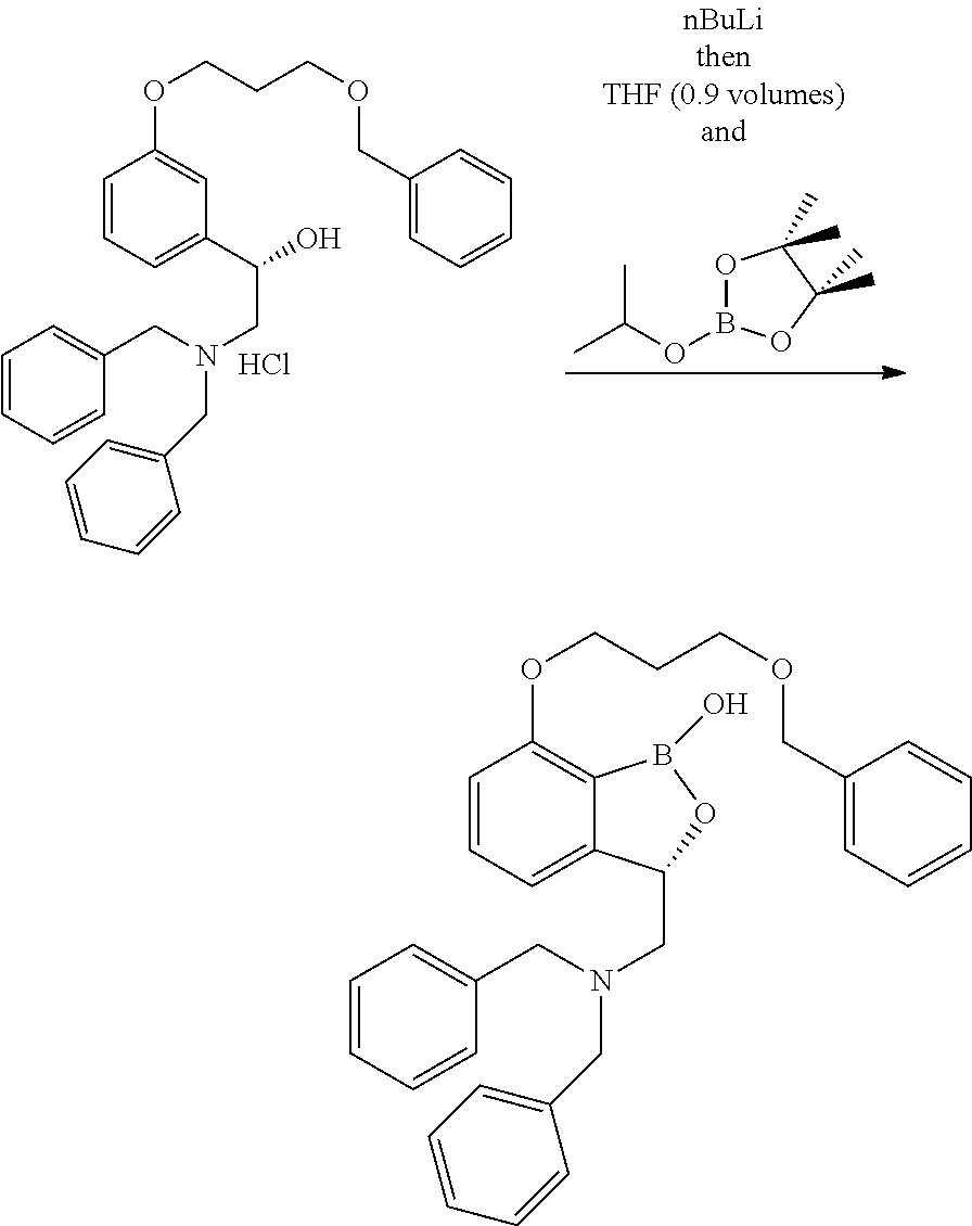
C1=CC=C(C(O)CN(CC2=CC=CC=C2)CC2=CC=CC=C2)C=C1OCCCOCC1=CC=CC=C1.Cl.O1B(OC(C)C)OC(C)(C)C1(C)C.C1=CC=C2C(=C1OCCCOCC1=CC=CC=C1)B(O)OC2CN(CC1=CC=CC=C1)CC1=CC=CC=C1
